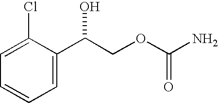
C1=C(Cl)C(C(COC(N)=O)O)=CC=C1
